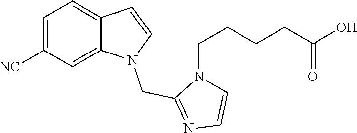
C12=CC([NC])=CC=C1C=CN2CC1=NC=CN1CCCCC(O)=O
